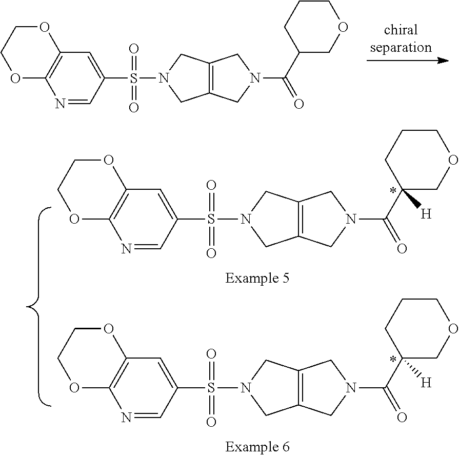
C12=C(OCCO1)N=CC(S(N1CC3=C(C1)CN(C(C1([H])COCCC1)=O)C3)(=O)=O)=C2.C12=C(OCCO1)N=CC(S(N1CC3=C(C1)CN(C(C1([H])COCCC1)=O)C3)(=O)=O)=C2.C12=C(OCCO1)N=CC(S(N1CC3=C(C1)CN(C(C1COCCC1)=O)C3)(=O)=O)=C2
